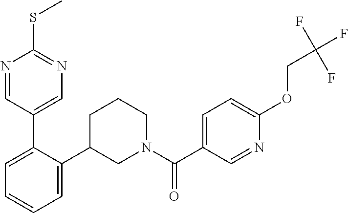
C1=C(C2=CN=C(SC)N=C2)C(C2CN(C(C3=CC=C(OCC(F)(F)F)N=C3)=O)CCC2)=CC=C1
